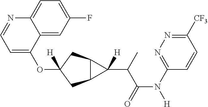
O(C1([H])CC2C(C1)C2(C(C(N([H])C1=NN=C([CF3])C=C1)=O)C)[H])C1=CC=NC2=CC=C(F)C=C12
